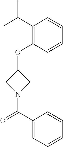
C1(C(C)C)=C(OC2CN(C(C3=CC=CC=C3)=O)C2)C=CC=C1
